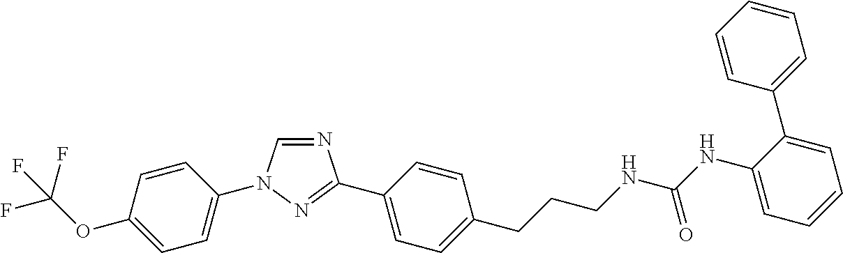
C1=CC(OC(F)(F)F)=CC=C1N1C=NC(C2=CC=C(CCCNC(NC3=CC=CC=C3C3=CC=CC=C3)=O)C=C2)=N1
